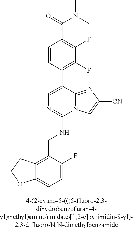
C12=CC=C(F)C(CNC3=NC=C(C4=C(F)C(F)=C(C(N(C)C)=O)C=C4)C4=NC([CN])=CN34)=C1CCO2
